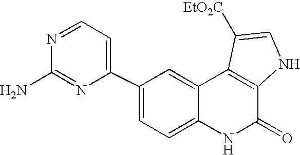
C1(C2=CC=NC(N)=N2)=CC=C2C(=C1)C1=C(C(=O)N2)NC=C1[EtO2C]
